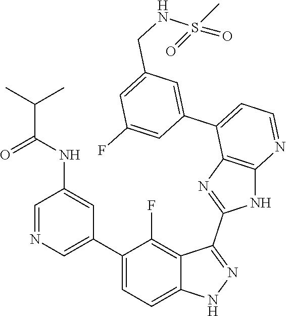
C1=NC=C(C2=CC=C3C(=C2F)C(C2=NC4=C(N2)N=CC=C4C2=CC(CNS(=O)(C)=O)=CC(F)=C2)=NN3)C=C1NC(C(C)C)=O
